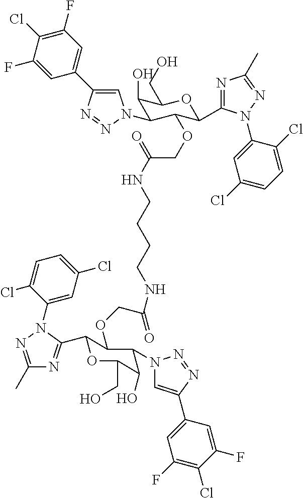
C1=C(F)C(Cl)=C(F)C=C1C1=CN(C2C(O)C(CO)OC(C3=NC(C)=NN3C3=CC(Cl)=CC=C3Cl)C2OCC(NCCCCNC(=O)COC2C(C3=NC(C)=NN3C3=CC(Cl)=CC=C3Cl)OC(CO)C(O)C2N2C=C(C3=CC(F)=C(Cl)C(F)=C3)N=N2)=O)N=N1
